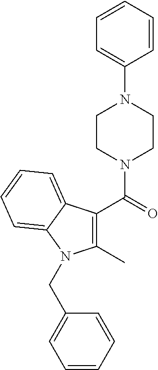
C1(C)=C(C(=O)N2CCN(C3=CC=CC=C3)CC2)C2=CC=CC=C2N1CC1=CC=CC=C1
